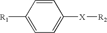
C1([R1])=CC=C([X][R2])C=C1
